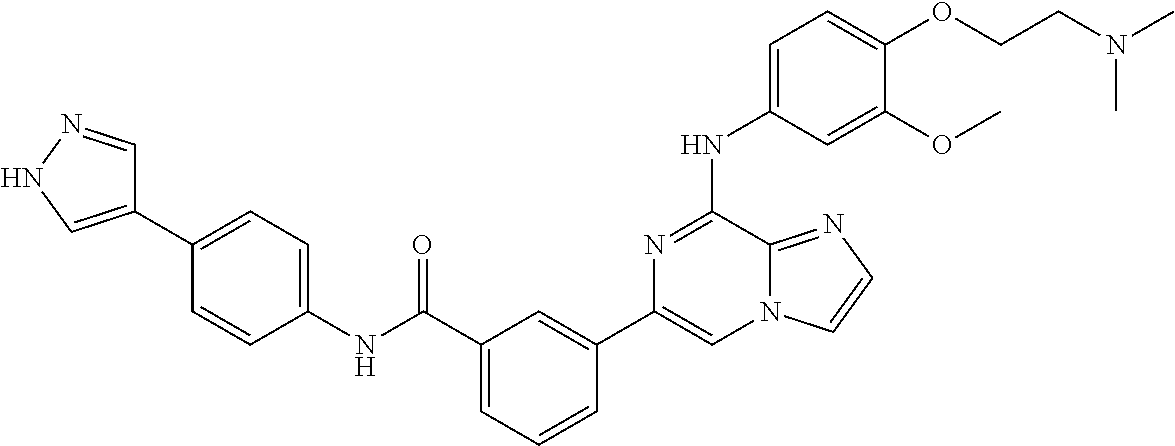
C1=C(NC2=NC(C3=CC(C(=O)NC4=CC=C(C5=CNN=C5)C=C4)=CC=C3)=CN3C2=NC=C3)C=C(OC)C(OCCN(C)C)=C1
